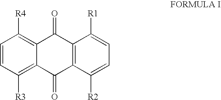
C1([R3])=C2C(=C([R4])C=C1)C(=O)C1=C(C2=O)C([R2])=CC=C1[R1]
